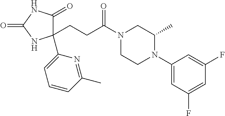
C1(C2=CC=CC(C)=N2)(CCC(N2CCN(C3=CC(F)=CC(F)=C3)C(C)C2)=O)C(=O)NC(=O)N1
